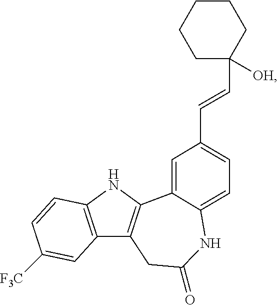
C12=C(NC3=C1CC(=O)NC1=CC=C(C=CC4([OH])CCCCC4)C=C31)C=CC([F3C])=C2
